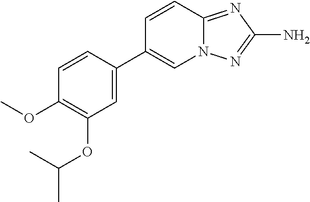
O(C1=C(OC)C=CC(C2=CN3C(=NC(N)=N3)C=C2)=C1)C(C)C
